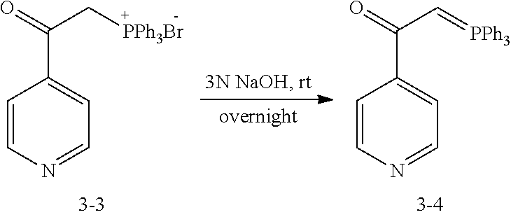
C1=CN=CC=C1C(C[PPh3Br])=O.C1=CN=CC=C1C(C=[PPh3])=O
